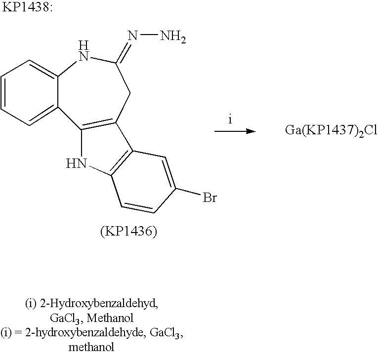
C1=CC=C2C(=C1)NC(=NN)CC1=C2NC2=C1C=C(Br)C=C2
